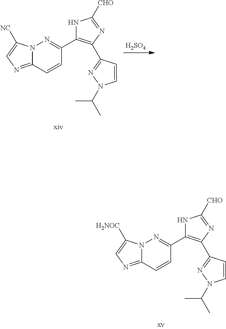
N12C(=NC=C1[NC])C=CC(C1=C(C3=NN(C(C)C)C=C3)N=C([CHO])N1)=N2.[H2SO4].N12C(=NC=C1[H2NOC])C=CC(C1=C(C3=NN(C(C)C)C=C3)N=C([CHO])N1)=N2
